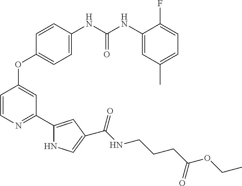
C1=CN=C(C2=CC(C(NCCCC(OCC)=O)=O)=CN2)C=C1OC1=CC=C(NC(NC2=CC(C)=CC=C2F)=O)C=C1
